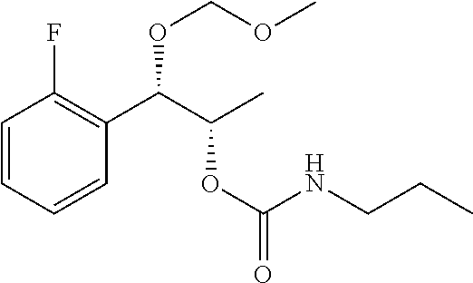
C1=CC=CC(C(C(C)OC(=O)NCCC)OCOC)=C1F
